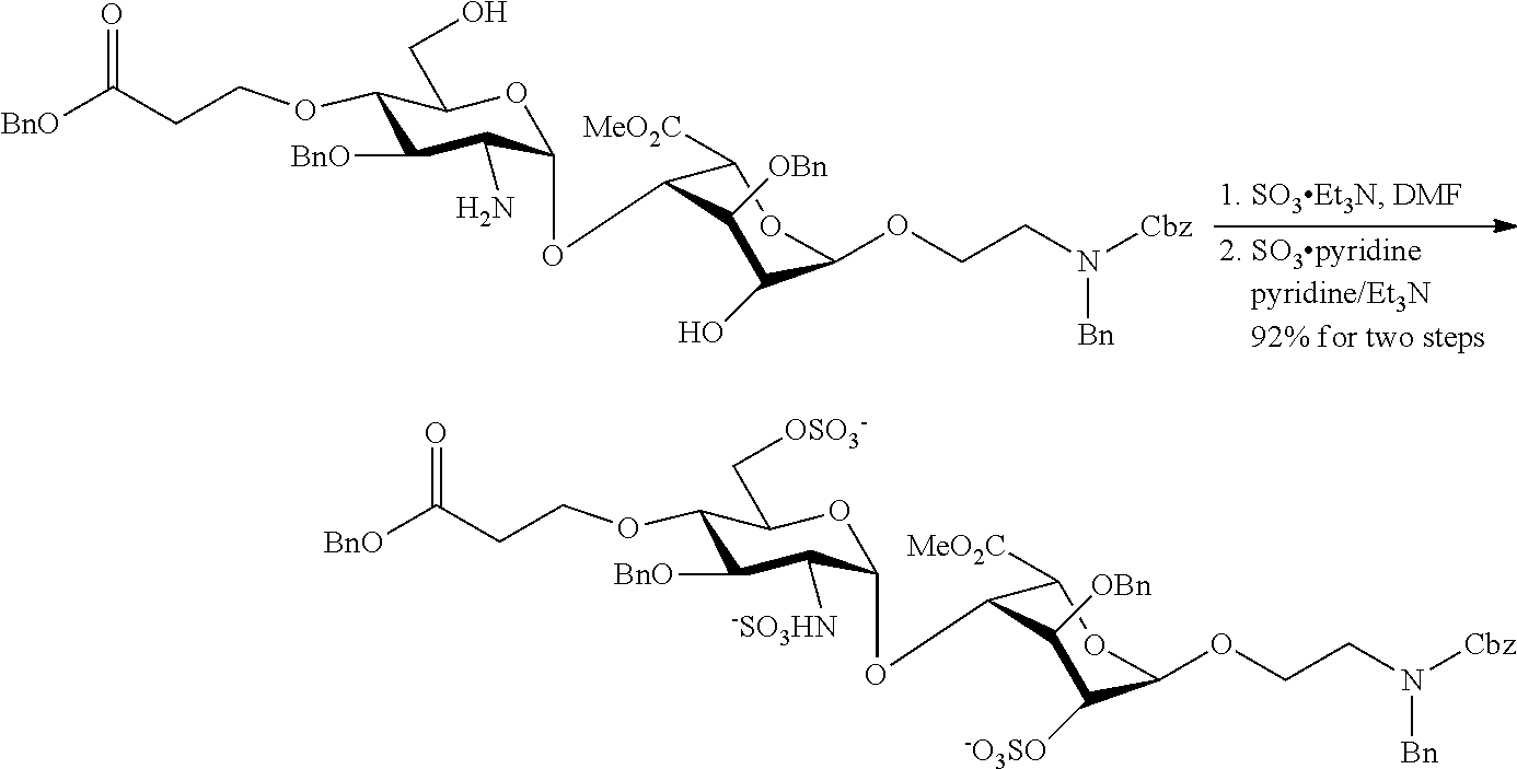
C1(OCCC([BnO])=O)C([BnO])C(N)C(OC2C([MeO2C])OC(OCCN([Cbz])[Bn])C(O)C2[OBn])OC1CO.C1(OCCC([BnO])=O)C([BnO])C([-SO3HN])C(OC2C([MeO2C])OC(OCCN([Cbz])[Bn])C([-O3SO])C2[OBn])OC1C[OSO3-]
